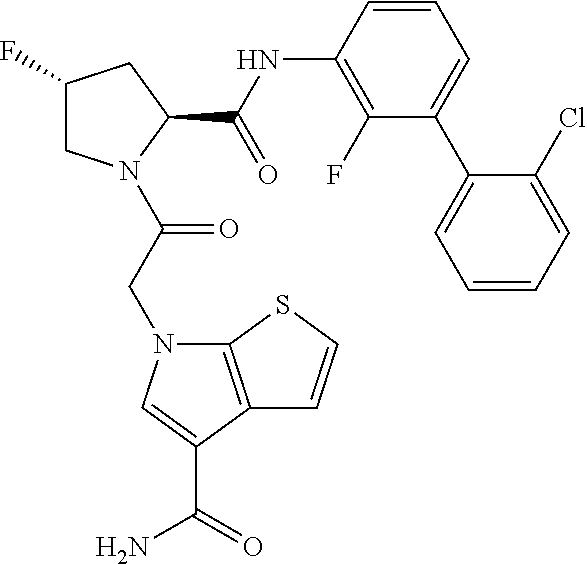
C1(F)CN(C(CN2C3=C(C(C(N)=O)=C2)C=CS3)=O)C(C(=O)NC2=C(F)C(C3=CC=CC=C3Cl)=CC=C2)C1
